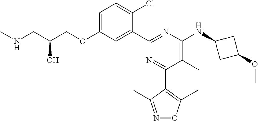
C1=C(OCC(CNC)O)C=C(C2=NC(NC3CC(OC)C3)=C(C)C(C3=C(C)ON=C3C)=N2)C(Cl)=C1
